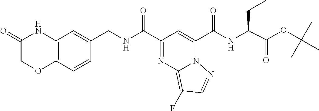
C(=O)(C1=CC(C(=O)NCC2=CC3=C(C=C2)OCC(=O)N3)=NC2=C(F)C=NN21)NC(C(OC(C)(C)C)=O)CC
